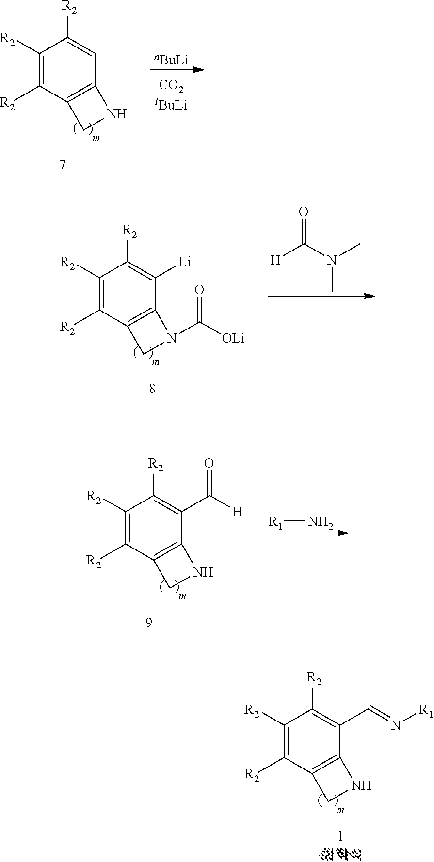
C1([R2])=C([R2])C2=C(C=C1[R2])NC2.[nBuLi].C1([R2])=C([R2])C2=C(C([Li])=C1[R2])N(C(=O)[OLi])C2.O=C([H])N(C)C.C1([R2])=C([R2])C2=C(C(C(=O)[H])=C1[R2])NC2.[R1]N.C1([R2])=C([R2])C2=C(C(C=N[R1])=C1[R2])NC2
